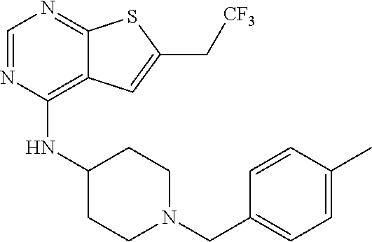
C1=NC(NC2CCN(CC3=CC=C(C)C=C3)CC2)=C2C(=N1)SC(C[CF3])=C2
